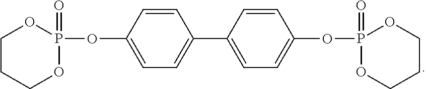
C1CCOP(=O)(OC2=CC=C(C3=CC=C(OP4(=O)OCCCO4)C=C3)C=C2)O1
